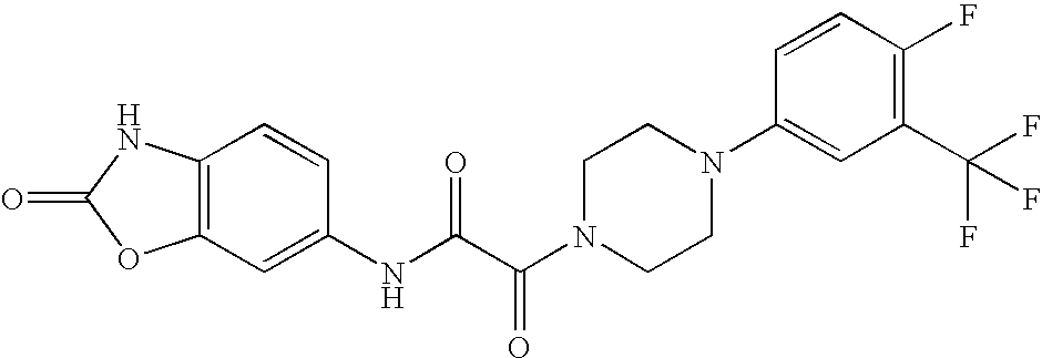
C12=C(C=C(NC(C(N3CCN(C4=CC(C(F)(F)F)=C(F)C=C4)CC3)=O)=O)C=C1)OC(=O)N2
